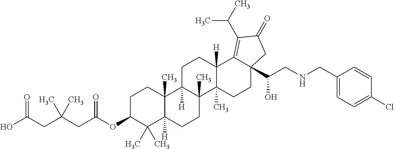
C1C(OC(CC(CC(O)=O)(C)C)=O)C(C)(C)C2([H])C(C)(C1)C1([H])C(C)(CC2)C2(C)C([H])(CC1)C1=C(C(C)C)C(=O)CC1(C(CNCC1=CC=C(Cl)C=C1)O)CC2
